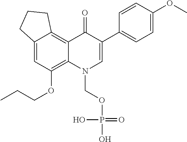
C12=CC(OCCC)=C3C(=C1CCC2)C(=O)C(C1=CC=C(OC)C=C1)=CN3COP(O)(=O)O
